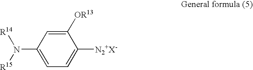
C1([OR13])=CC(N([R15])[R14])=CC=C1[N2+X-]
